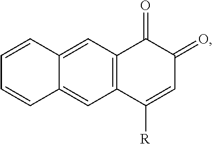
C12=C(C=C3C(=C1)C=CC=C3)C([R])=CC(=O)C2=O
